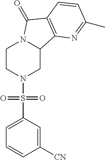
C1CN(S(C2=CC=CC([CN])=C2)(=O)=O)CC2N1C(=O)C1=C2N=C(C)C=C1
